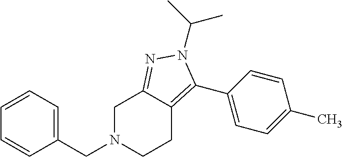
C1=CC=C(CN2CCC3=C(C4=CC=C(C)C=C4)N(C(C)C)N=C3C2)C=C1
